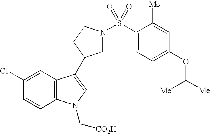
C1(Cl)=CC2=C(C=C1)N(C[CO2H])C=C2C1CN(S(C2=CC=C(OC([Me])[Me])C=C2[Me])(=O)=O)CC1
